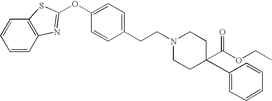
C1=CC2=C(C=C1)SC(OC1=CC=C(CCN3CCC(C4=CC=CC=C4)(C(OCC)=O)CC3)C=C1)=N2
